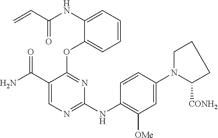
N(C1=CC=CC=C1OC1=NC(NC2=C([OMe])C=C(N3CCCC3[CONH2])C=C2)=NC=C1C(N)=O)C(C=C)=O
